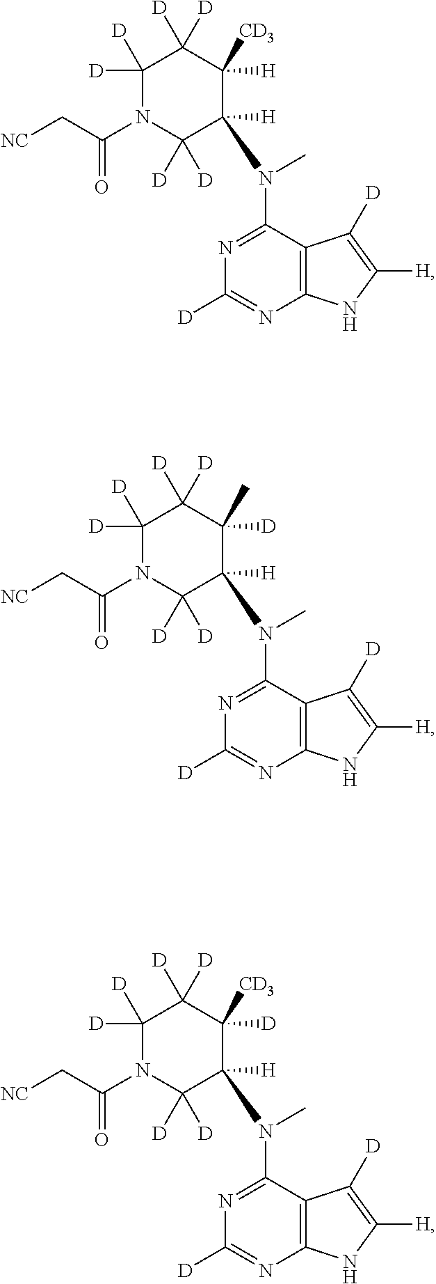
C12=C(C(N(C)C3([H])C([D])([D])N(C(C[NC])=O)C([D])([D])C([D])([D])C3([H])[CD3])=NC([D])=N1)C([D])=C([H])N2.C12=C(C(N(C)C3([H])C([D])([D])N(C(C[NC])=O)C([D])([D])C([D])([D])C3([D])C)=NC([D])=N1)C([D])=C([H])N2.C12=C(C(N(C)C3([H])C([D])([D])N(C(C[NC])=O)C([D])([D])C([D])([D])C3([D])[CD3])=NC([D])=N1)C([D])=C([H])N2
